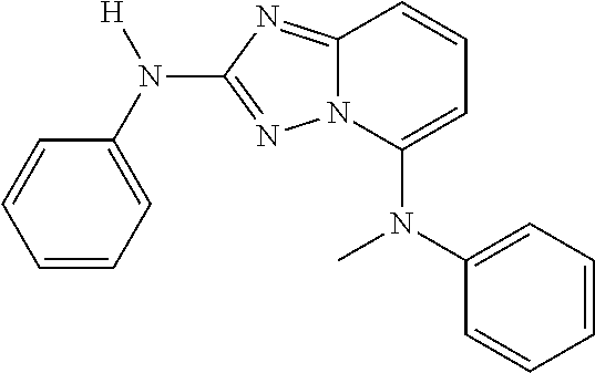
C1=CC=C(N([H])C2=NN3C(=N2)C=CC=C3N(C2=CC=CC=C2)C)C=C1
